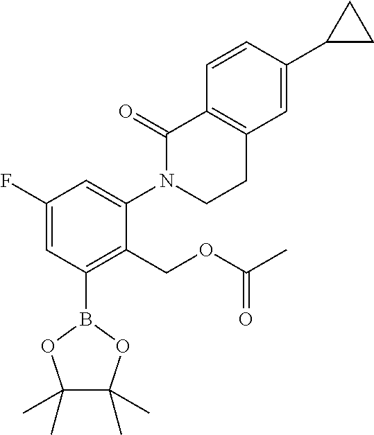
C1(F)=CC(B2OC(C)(C)C(C)(C)O2)=C(COC(C)=O)C(N2CCC3=C(C2=O)C=CC(C2CC2)=C3)=C1
